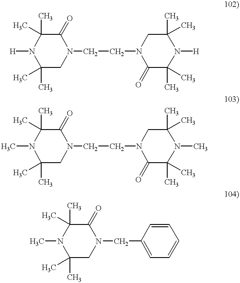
[H]N1C(C)(C)CN(CCN2C(=O)C(C)(C)N([H])C(C)(C)C2)C(=O)C1(C)C.CN1C(C)(C)CN(CCN2C(=O)C(C)(C)N(C)C(C)(C)C2)C(=O)C1(C)C.CN1C(C)(C)CN(CC2=CC=CC=C2)C(=O)C1(C)C
